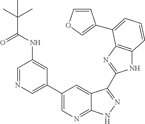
N1C2=C(N=C1C1=NNC3=NC=C(C4=CN=CC(NC(C(C)(C)C)=O)=C4)C=C31)C(C1=COC=C1)=CC=C2
